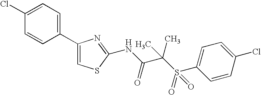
C1(Cl)=CC=C(C2=CSC(NC(=O)C(C)(S(C3=CC=C(Cl)C=C3)(=O)=O)C)=N2)C=C1
